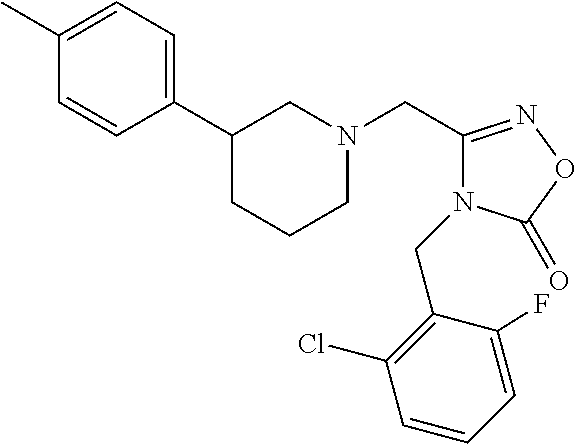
C1N(CC2=NOC(=O)N2CC2=C(Cl)C=CC=C2F)CC(C2=CC=C(C)C=C2)CC1
